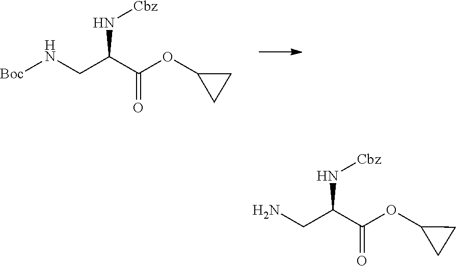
C1C(OC(=O)C(CN[Boc])N[Cbz])C1.O=C(C(CN)N[Cbz])OC1CC1
